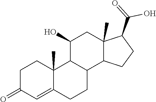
C1C(=O)C=C2C(C)(C1)C1C(CC2)C2C(C)(CC1O)C(C(=O)O)CC2
